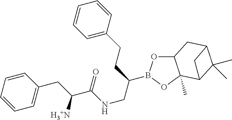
C12OB(C(CNC(C(CC3=CC=CC=C3)[H3+N])=O)CCC3=CC=CC=C3)OC1(C)C1C(C)(C)C(C2)C1
